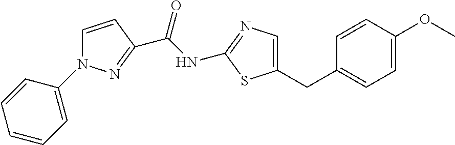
C1=CC(OC)=CC=C1CC1=CN=C(NC(C2=NN(C3=CC=CC=C3)C=C2)=O)S1
